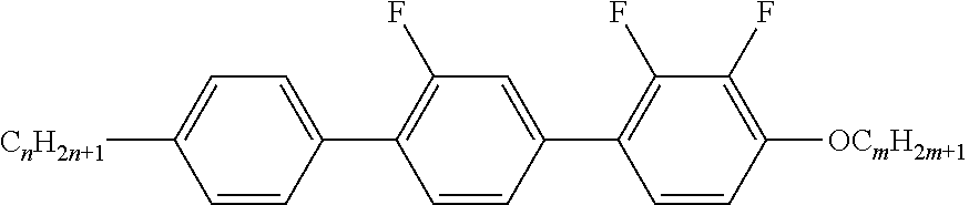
C1=CC(C2=C(F)C=C(C3=C(F)C(F)=C([OCmH2m+1])C=C3)C=C2)=CC=C1[CnH2n+1]
